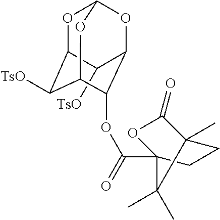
C1([TsO])C2OC3OC1C(OC(=O)C14OC(=O)C(C)(CC1)C4(C)C)C(O3)C2[TsO]
